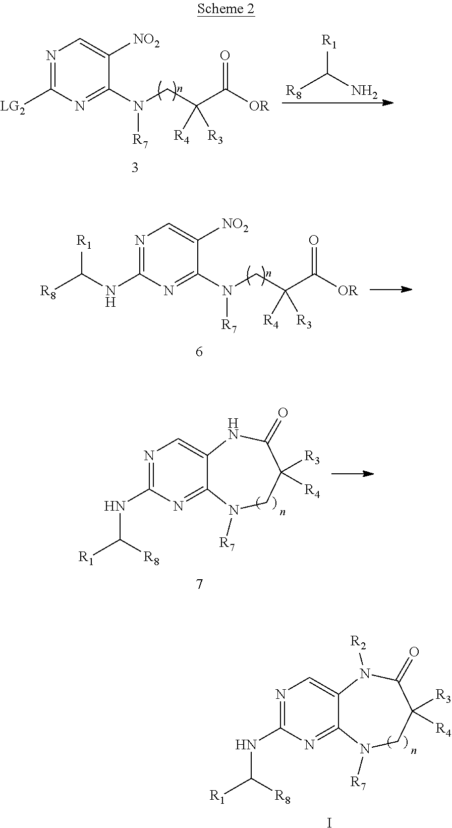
[R8]C(N)[R1].N1=C([LG2])N=C(N(CC(C([OR])=O)([R4])[R3])[R7])C([NO2])=C1.N1=C(NC([R8])[R1])N=C(N(CC(C([OR])=O)([R4])[R3])[R7])C([NO2])=C1.N1=C(NC([R1])[R8])N=C2C(=C1)NC(=O)C([R3])([R4])CN2[R7].N1=C(NC([R1])[R8])N=C2C(=C1)N([R2])C(=O)C([R3])([R4])CN2[R7].I
